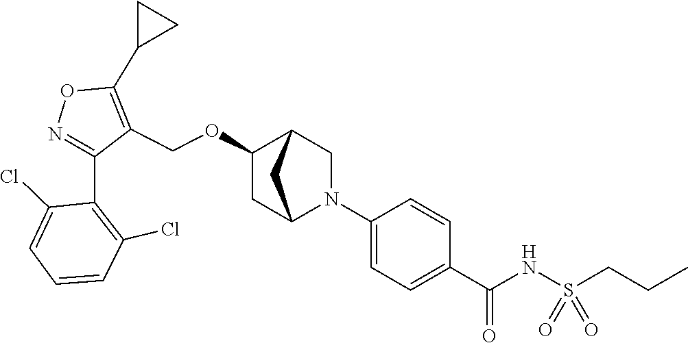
N1=C(C2=C(Cl)C=CC=C2Cl)C(COC2CC3N(C4=CC=C(C(NS(CCC)(=O)=O)=O)C=C4)CC2C3)=C(C2CC2)O1
